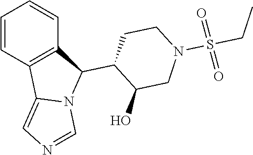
C1=CC2=C(C=C1)C(C1C(O)CN(S(CC)(=O)=O)CC1)N1C2=CN=C1
